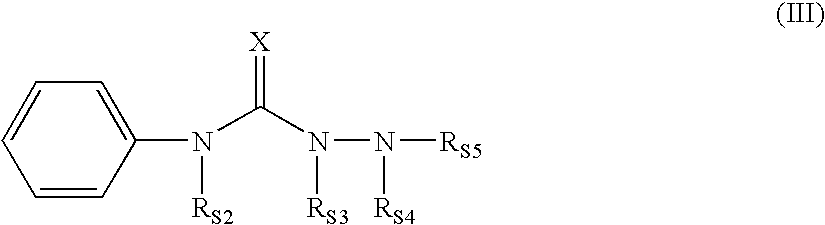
C1(N(C(N(N([RS5])[RS4])[RS3])=[X])[RS2])=CC=CC=C1
